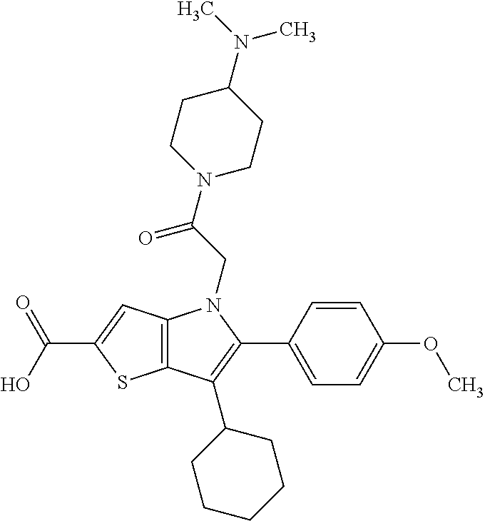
C12=C(C=C(C(O)=O)S1)N(CC(N1CCC(N(C)C)CC1)=O)C(C1=CC=C(OC)C=C1)=C2C1CCCCC1
